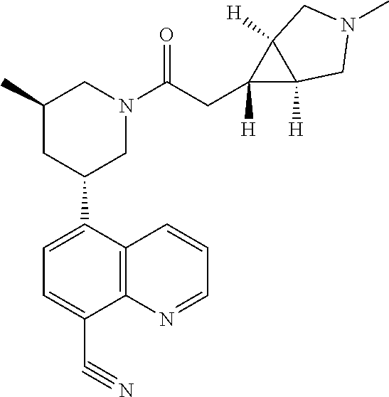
C1=C(C2CN(C(=O)CC3([H])C4([H])C3([H])CN(C)C4)CC(C)C2)C2=C(C(C#N)=C1)N=CC=C2
